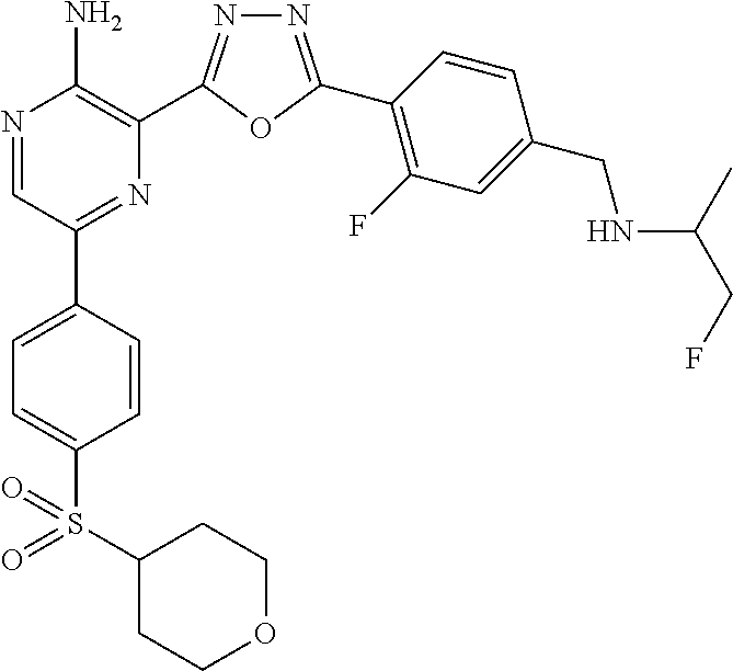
N1=C(C2=C(F)C=C(CNC(C)CF)C=C2)OC(C2=C(N)N=CC(C3=CC=C(S(=O)(=O)C4CCOCC4)C=C3)=N2)=N1
